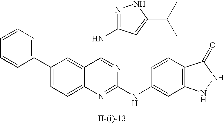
C1(C2=CC=CC=C2)=CC=C2C(=C1)C(NC1=NNC(C(C)C)=C1)=NC(NC1=CC3=C(C=C1)C(=O)NN3)=N2
